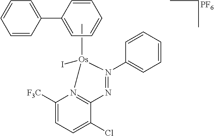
[PF6].C[Os]1(I)N2=C(C(Cl)=CC=C2[F3C])N=N1C1=CC=CC=C1.C1(C2=CC=CC=C2)=CC=CC=C1
